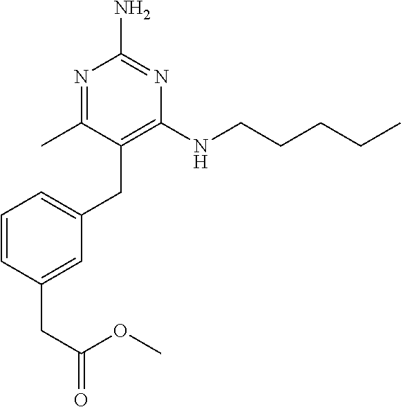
C1(NCCCCC)=C(CC2=CC=CC(CC(=O)OC)=C2)C(C)=NC(N)=N1
